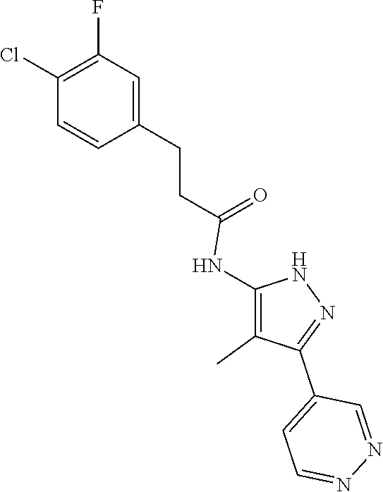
C1=C(CCC(=O)NC2=C(C)C(C3=CC=NN=C3)=NN2)C=CC(Cl)=C1F
